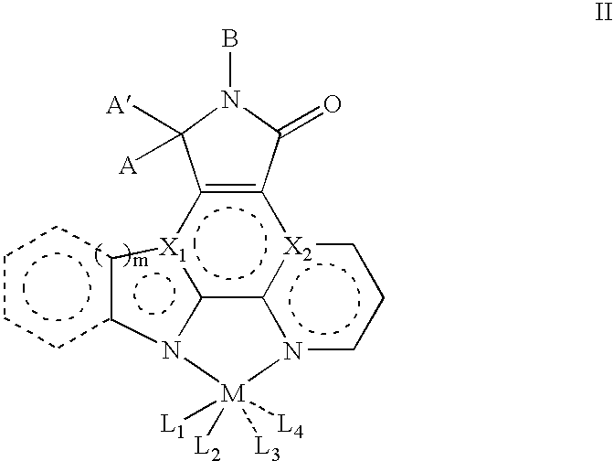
c12[X2]3c4c5[X1](c~1C([A])([A])N(B)C2=O)-ccN5[M]([L1])([L4])([L2])([L3])n4ccc3
